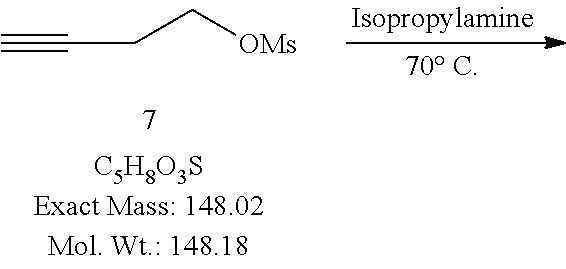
[OMs]CCC#C
